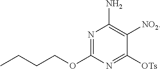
N1=C(OCCCC)N=C([OTs])C([NO2])=C1N
